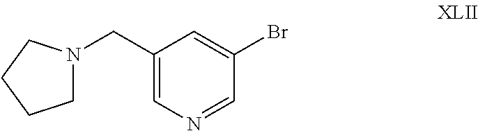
C(C1=CN=CC(Br)=C1)N1CCCC1
